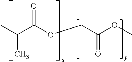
O=C(OCC(OC)=O)C(C)C
